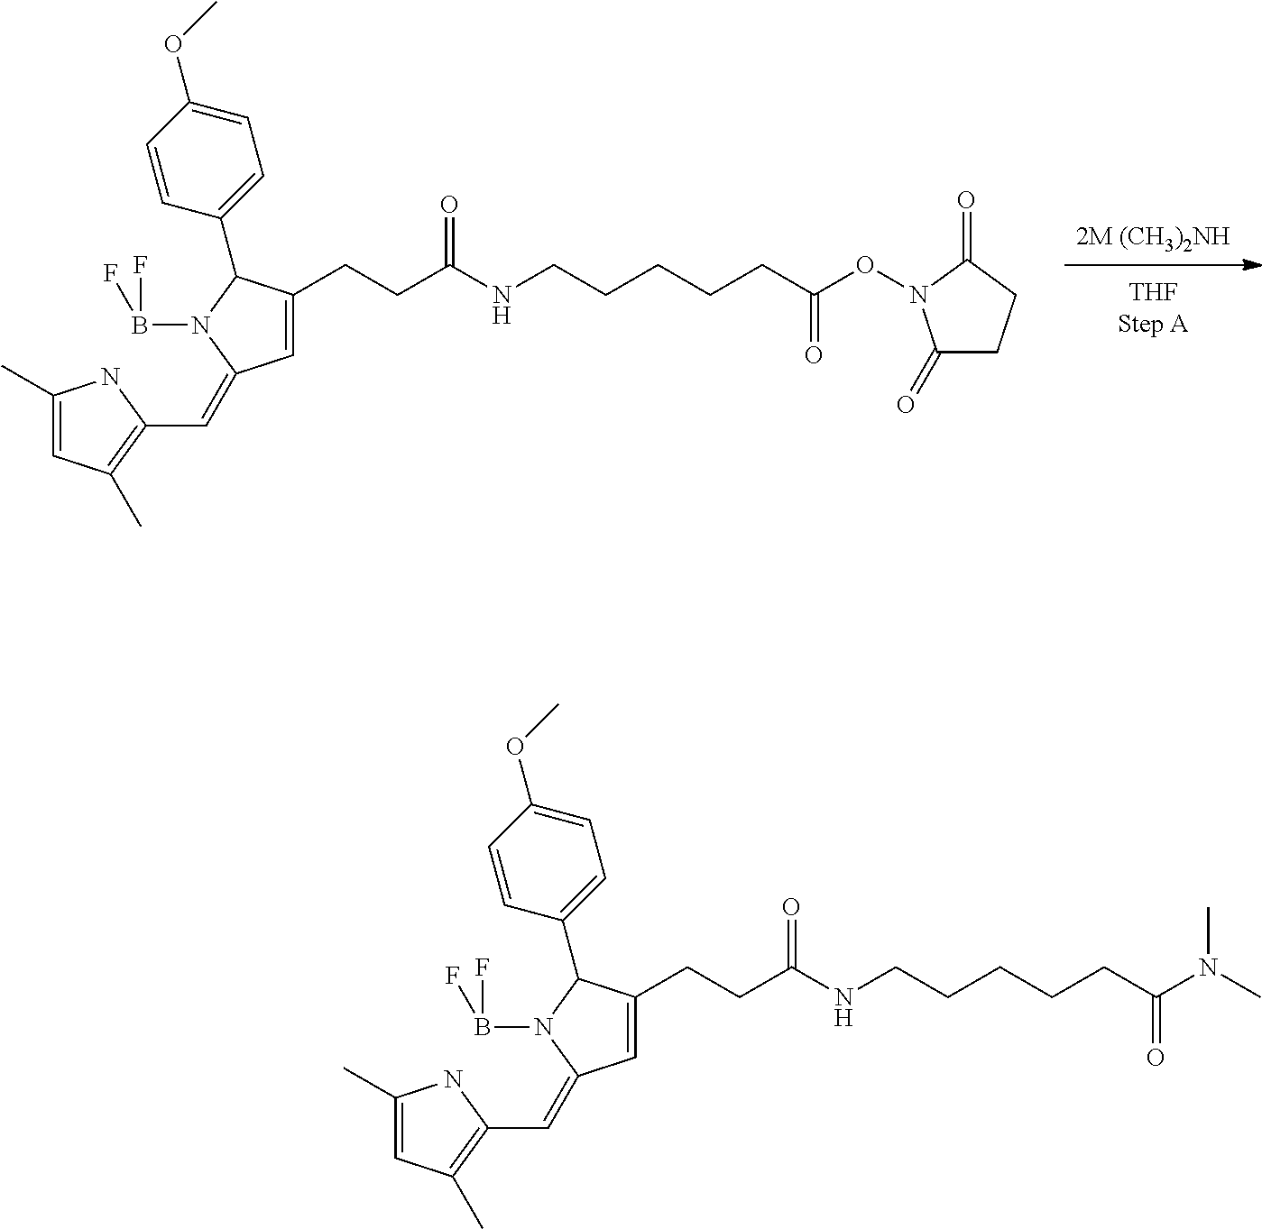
C1(C=C2C=C(CCC(NCCCCCC(ON3C(=O)CCC3=O)=O)=O)C(C3=CC=C(OC)C=C3)N2B(F)F)=C(C)C=C(C)N1.C(C1=C(C)C=C(C)N1)=C1C=C(CCC(NCCCCCC(N(C)C)=O)=O)C(C2=CC=C(OC)C=C2)N1B(F)F
